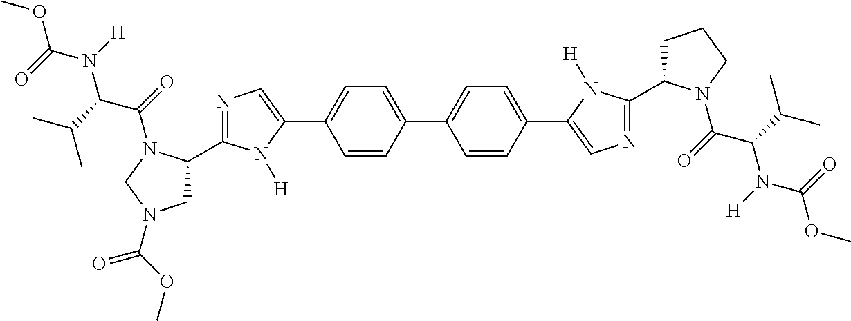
C1=CC(C2=CC=C(C3=CN=C(C4CCCN4C(=O)C(C(C)C)N(C(=O)OC)[H])N3[H])C=C2)=CC=C1C1=CN=C(C2CN(C(OC)=O)CN2C(=O)C(C(C)C)N(C(OC)=O)[H])N1[H]
